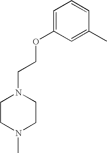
C1=C(OCCN2CCN(C)CC2)C=C(C)C=C1
